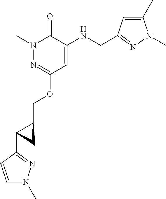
N1(C)N=C(OCC2C(C3=NN(C)C=C3)C2)C=C(NCC2=NN(C)C(C)=C2)C1=O
